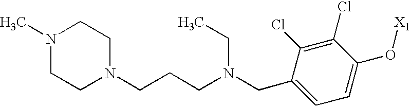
C(C1=CC=C(O[X1])C(Cl)=C1Cl)N(CCCN1CCN(C)CC1)CC
